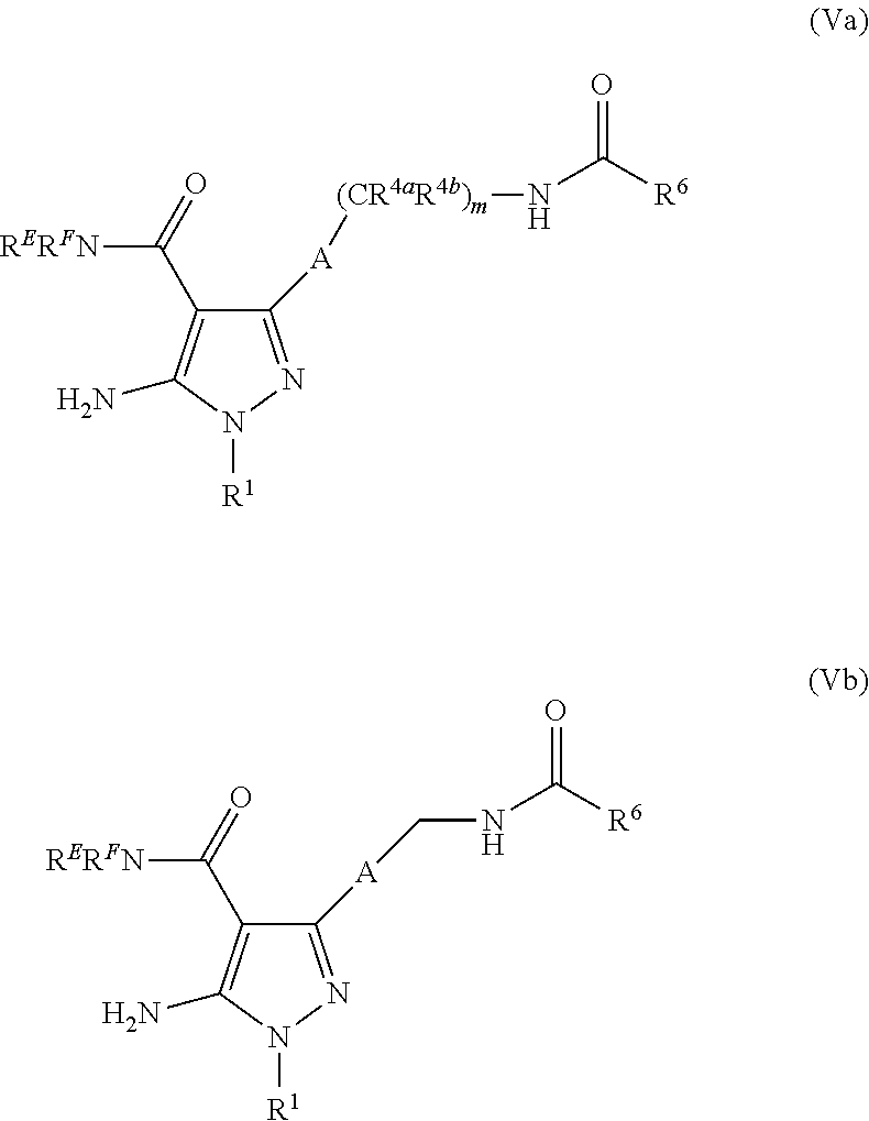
C1([A]CNC(=O)[R6])=NN([R1])C(N)=C1C(=O)[RERFN].C1([A][(CR4aR4b)m]NC(=O)[R6])=NN([R1])C(N)=C1C(=O)[RERFN]
